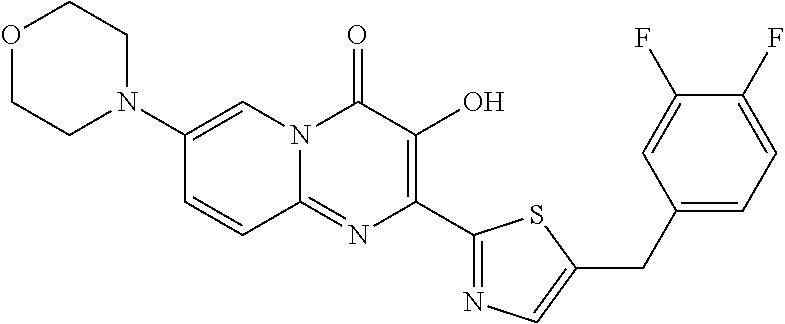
O1CCN(C2=CN3C(=NC(C4=NC=C(CC5=CC=C(F)C(F)=C5)S4)=C(O)C3=O)C=C2)CC1
